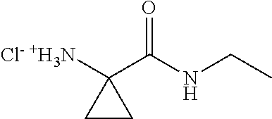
[Cl- +H3N]C1(C(NCC)=O)CC1
